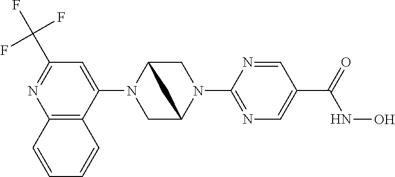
C12=C(C(N3CC4N(C5=NC=C(C(NO)=O)C=N5)CC3C4)=CC(C(F)(F)F)=N1)C=CC=C2
